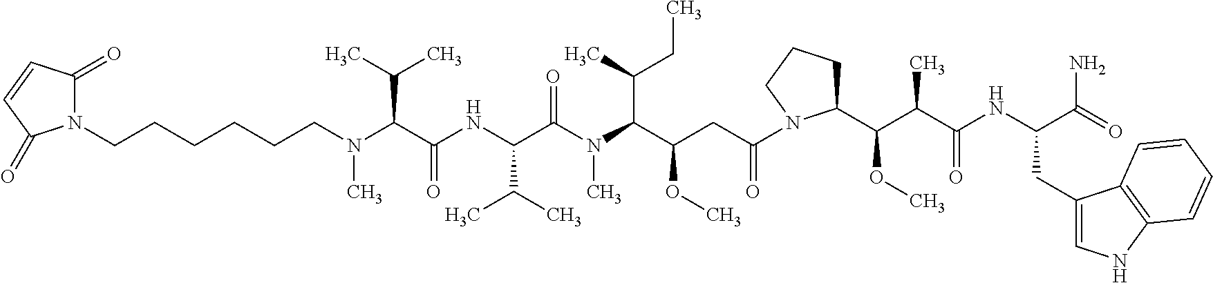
N(C)(C(C(NC(C(N(C(C(CC(N1C(C(C(C(NC(CC2=CNC3=C2C=CC=C3)C(=O)N)=O)C)OC)CCC1)=O)OC)C(C)CC)C)=O)C(C)C)=O)C(C)C)CCCCCCN1C(=O)C=CC1=O
